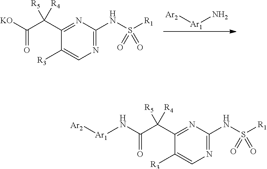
N1=C(NS([R1])(=O)=O)N=C(C(C([KO])=O)([R5])[R4])C([R3])=C1.[Ar2][Ar1]N.N1=C(NS([R1])(=O)=O)N=C(C(C(N[Ar1][Ar2])=O)([R5])[R4])C([R3])=C1
